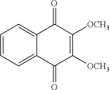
C1=CC=C2C(=C1)C(=O)C([OCH3])=C([OCH3])C2=O
